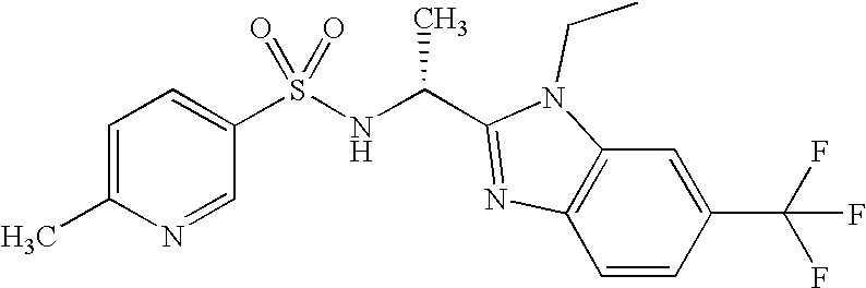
C1=C(C)N=CC(S(NC(C2=NC3=C(C=C(C(F)(F)F)C=C3)N2CC)C)(=O)=O)=C1
